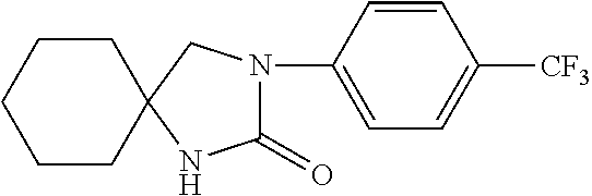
N1(C2=CC=C([CF3])C=C2)C(=O)NC2(C1)CCCCC2
